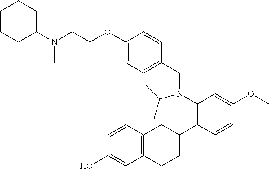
CN(C1CCCCC1)CCOC1=CC=C(CN(C2=C(C3CC4=C(CC3)C=C(O)C=C4)C=CC(OC)=C2)C(C)C)C=C1
